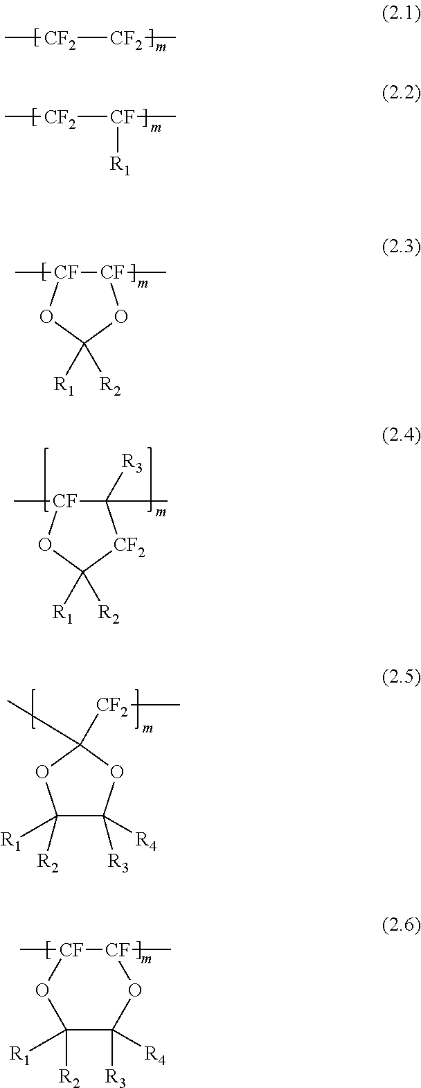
[CF2]([CF2]C)C.[CF2]([CF](C)[R1])C.[CF]1(C)[CF](C)OC([R1])([R2])O1.C1([R3])(C)[CF](C)OC([R1])([R2])[CF2]1.C1([R2])([R1])C([R4])([R3])OC(C)([CF2]C)O1.C1([R2])([R1])C([R4])([R3])O[CF](C)[CF](C)O1
